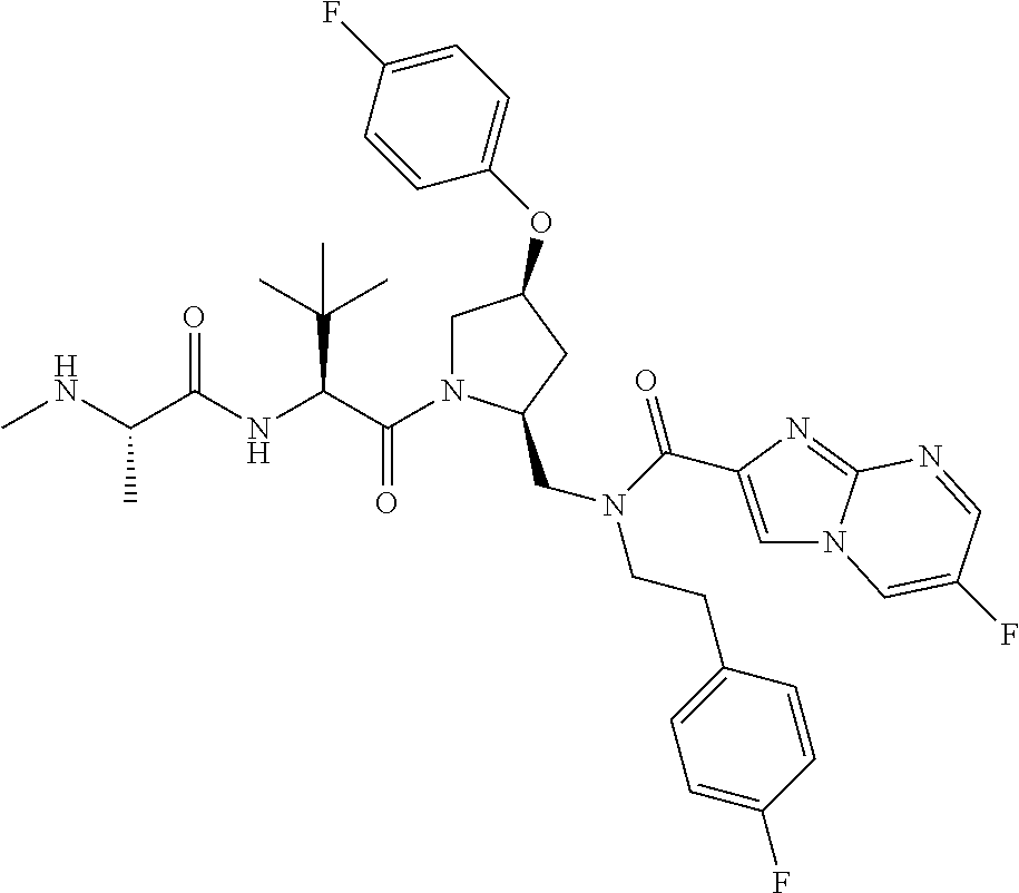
C(C(NC(C(NC)C)=O)C(C)(C)C)(=O)N1CC(OC2=CC=C(F)C=C2)CC1CN(C(=O)C1=CN2C(=N1)N=CC(F)=C2)CCC1=CC=C(F)C=C1
